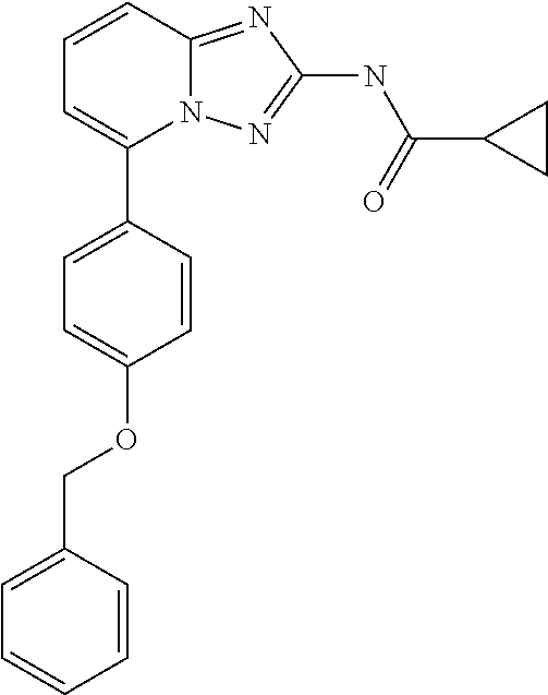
C1=CC2=NC(NC(=O)C3CC3)=NN2C(C2=CC=C(OCC3=CC=CC=C3)C=C2)=C1
